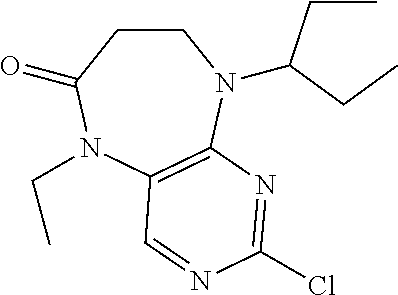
C1CC(=O)N(CC)C2=C(N1C(CC)CC)N=C(Cl)N=C2
